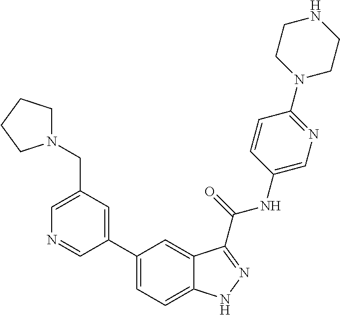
C1(CN2CCCC2)=CN=CC(C2=CC=C3C(=C2)C(C(NC2=CN=C(N4CCNCC4)C=C2)=O)=NN3)=C1
